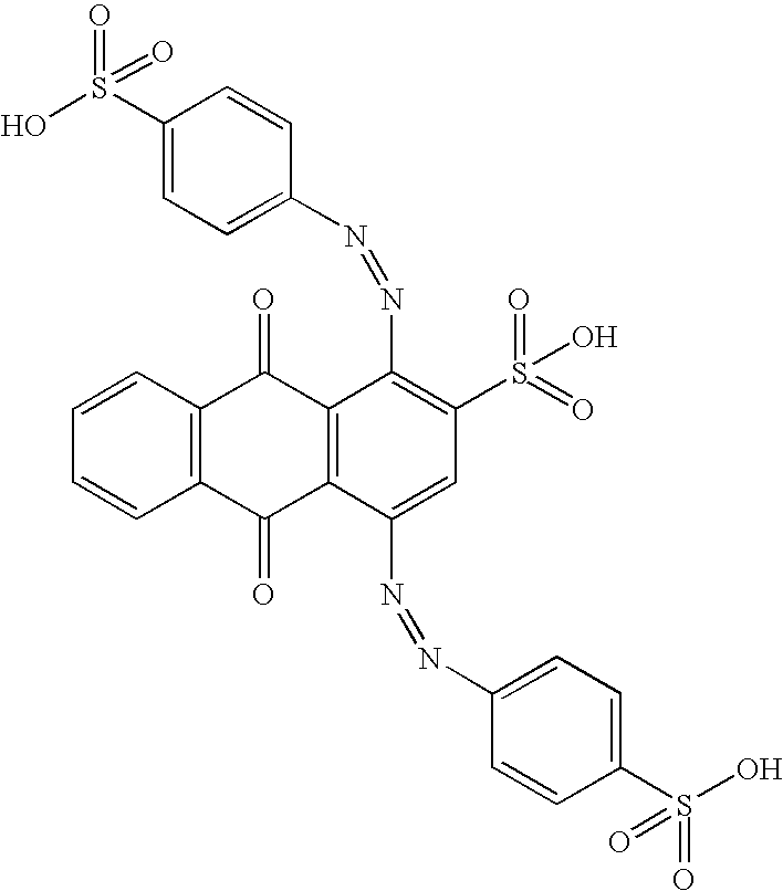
C1=CC2=C(C=C1)C(=O)C1=C(C2=O)C(N=NC2=CC=C(S(O)(=O)=O)C=C2)=C(S(=O)(=O)O)C=C1N=NC1=CC=C(S(O)(=O)=O)C=C1
